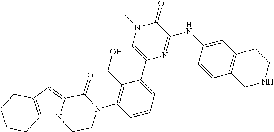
C12=C(C=C3N1CCN(C1=C(CO)C(C4=CN(C)C(=O)C(NC5=CC6=C(C=C5)CNCC6)=N4)=CC=C1)C3=O)CCCC2
